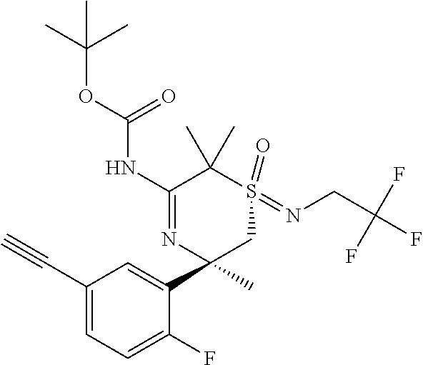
C1(C#C)=CC=C(F)C(C2(C)CS(=O)(=NCC(F)(F)F)C(C)(C)C(NC(OC(C)(C)C)=O)=N2)=C1
